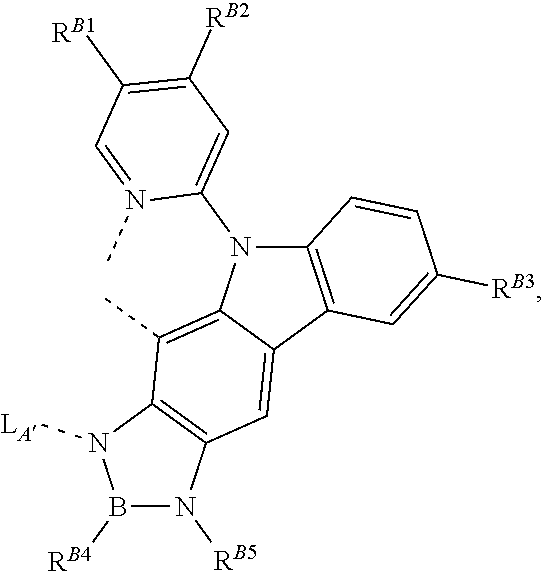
B1([RB4])N([RB5])C2=C(N1[LA])C(C)=C1C(=C2)C2=C(N1C1=CC([RB2])=C([RB1])C=N1C)C=CC([RB3])=C2
